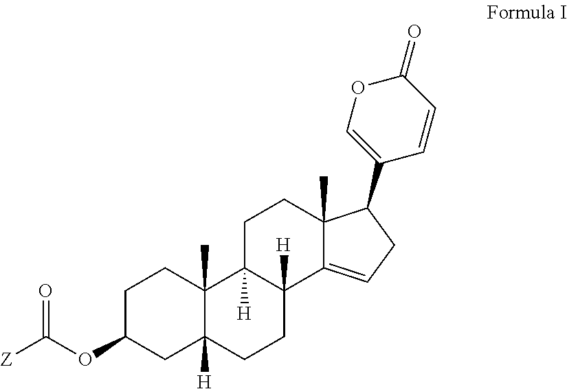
C1C(OC([Z])=O)CC2([H])C(C)(C1)C1([H])C([H])(CC2)C2=CCC(C3=COC(=O)C=C3)C2(C)CC1
